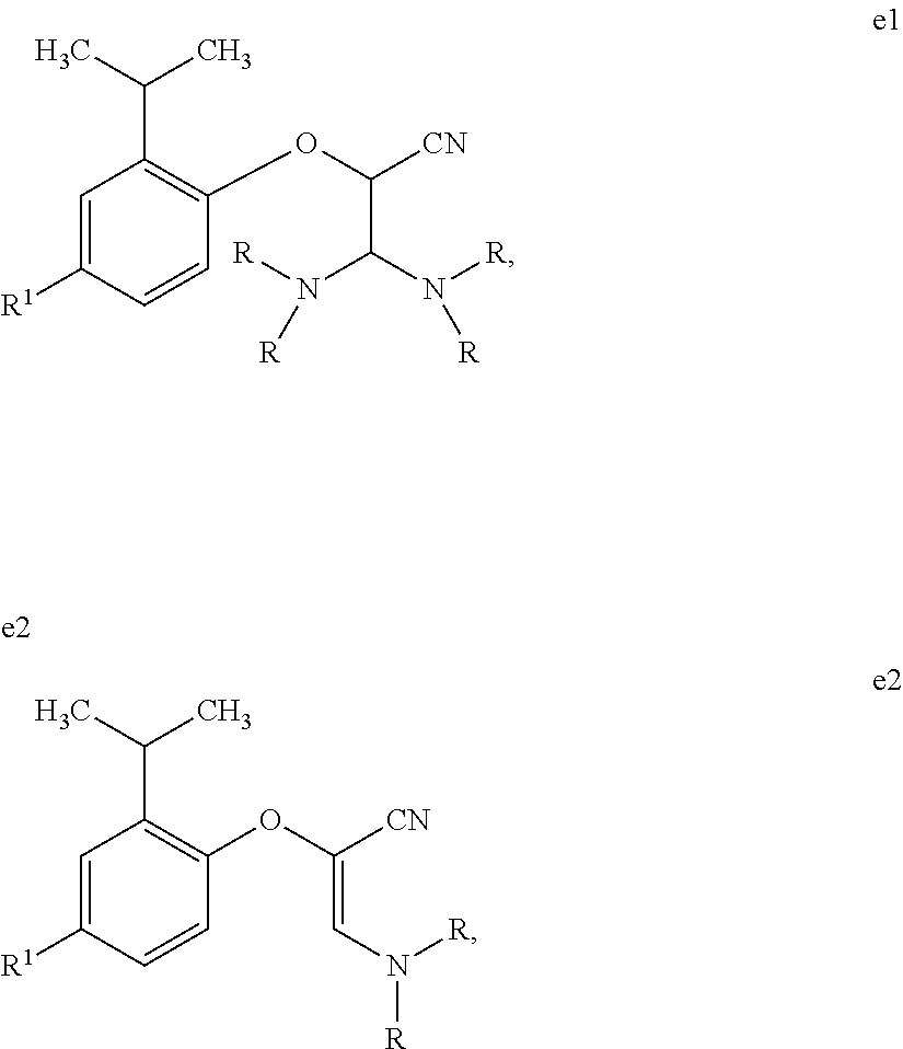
C1=C([R1])C=CC(OC(C(N([R])[R])N([R])[R])[CN])=C1C(C)C.C1=C([R1])C=CC(OC(=CN([R])[R])[CN])=C1C(C)C
